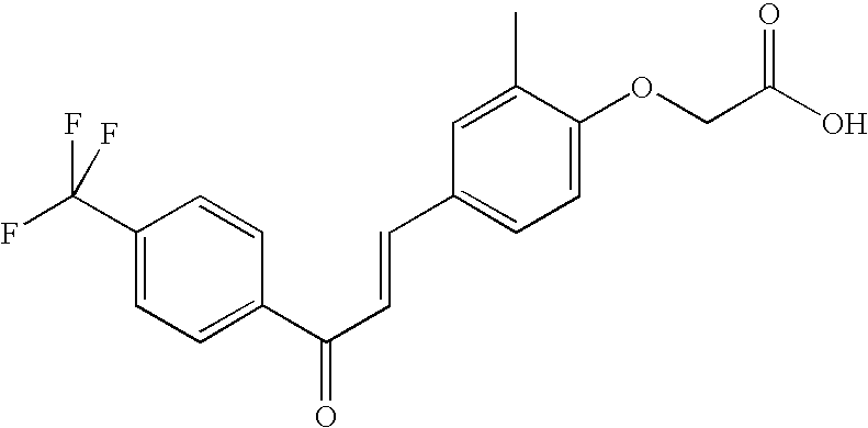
C1(C(F)(F)F)=CC=C(C(C=CC2=CC=C(OCC(O)=O)C(C)=C2)=O)C=C1
